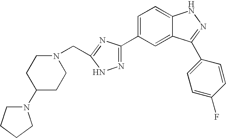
C1(C2=NNC(CN3CCC(N4CCCC4)CC3)=N2)=CC=C2C(=C1)C(C1=CC=C(F)C=C1)=NN2
